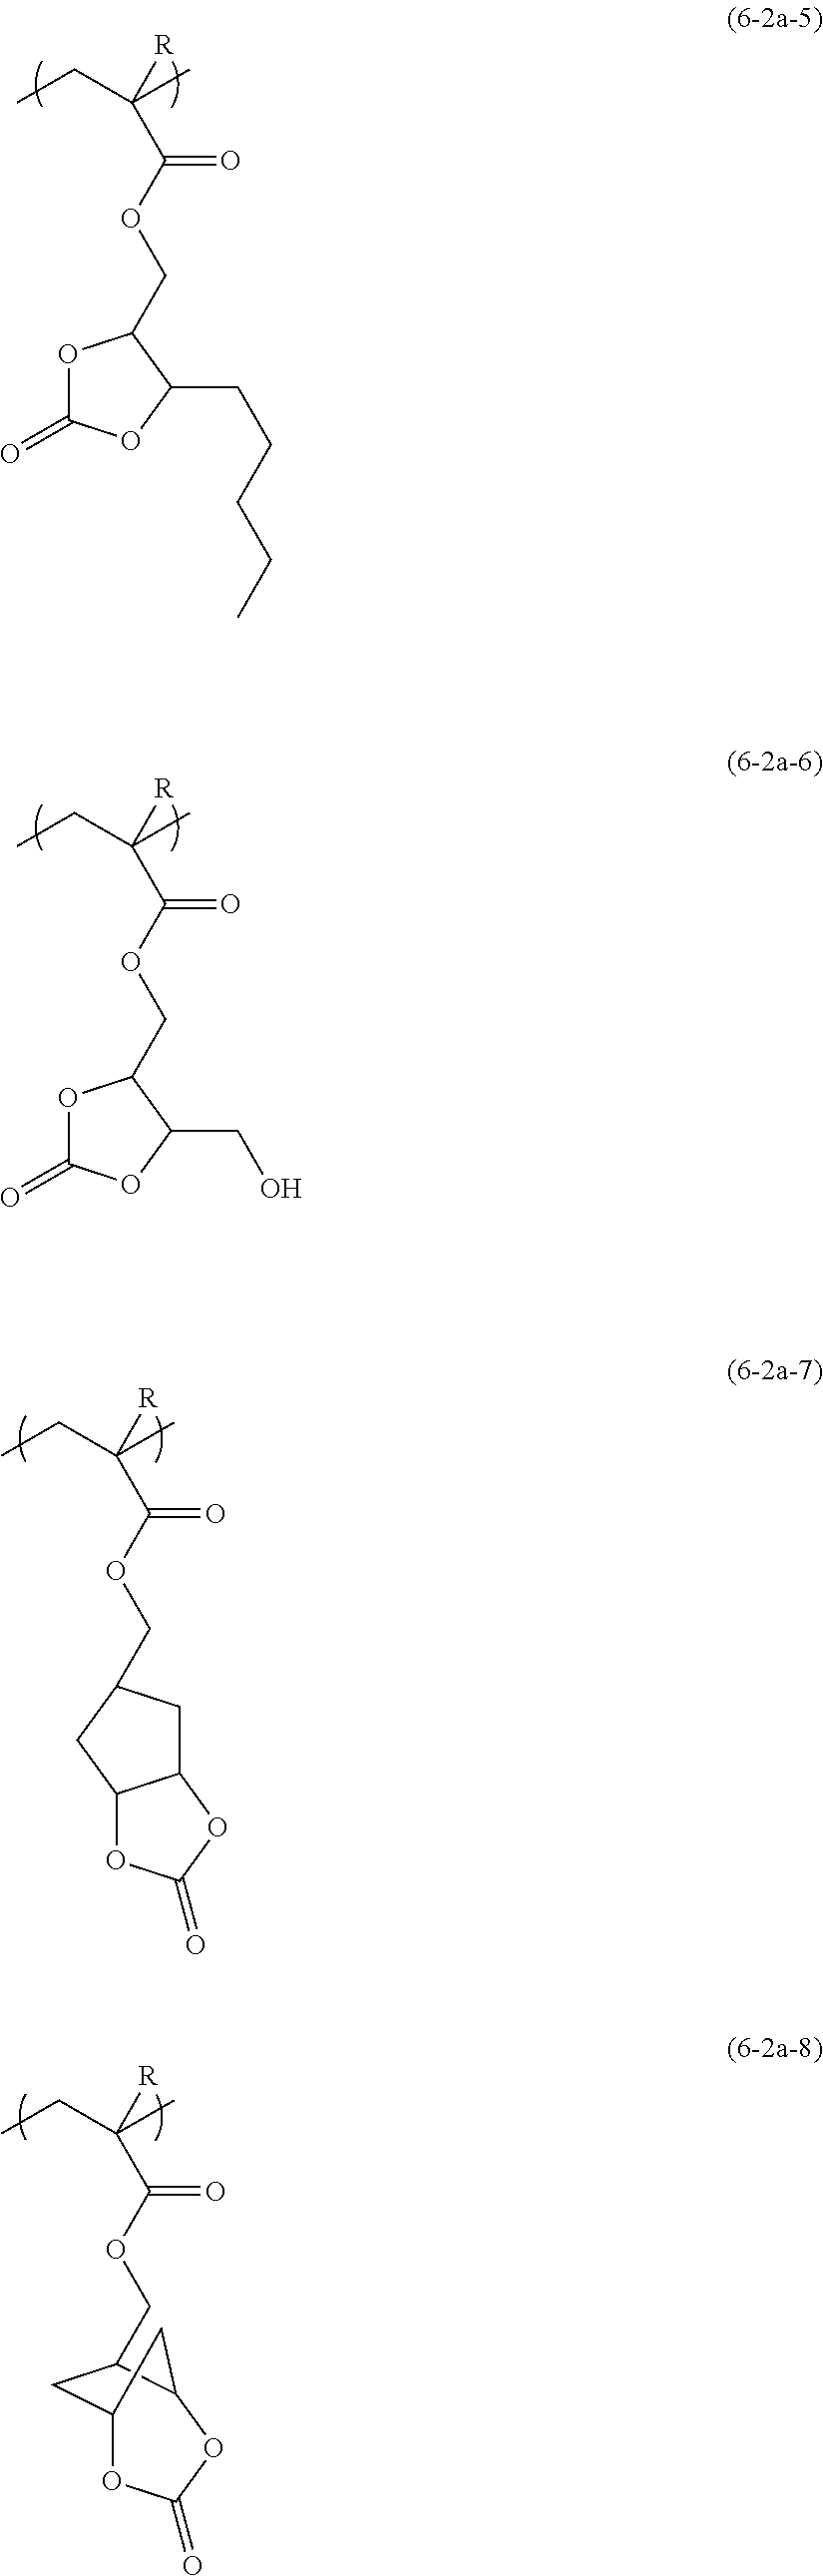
O(C(C([R])(CC)C)=O)CC1CC2C(C1)OC(=O)O2.O(C(C([R])(CC)C)=O)CC1OC(=O)OC1CCCCC.O(C(C([R])(CC)C)=O)CC1OC(=O)OC1CO.O(C(C([R])(CC)C)=O)CC1CC2CC1OC(=O)O2
